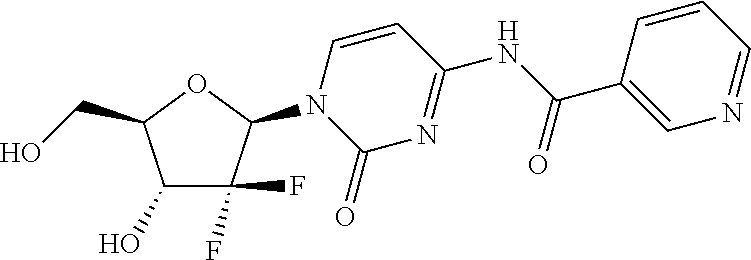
C1(O)C(F)(F)C(N2C(=O)N=C(NC(C3=CN=CC=C3)=O)C=C2)OC1CO
